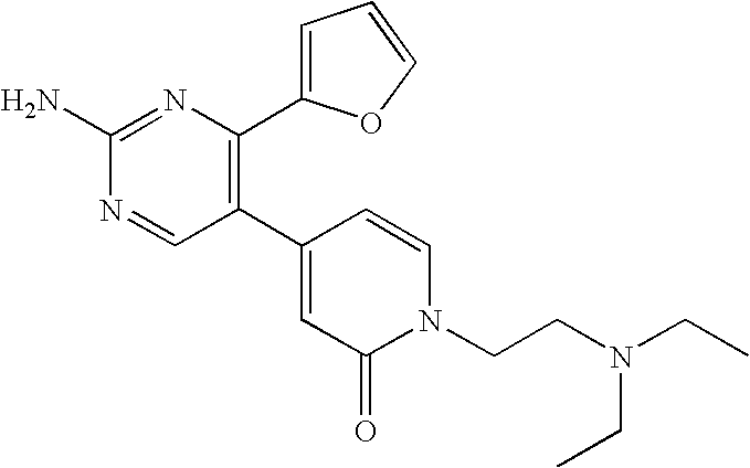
C1(C2=C(C3=CC=CO3)N=C(N)N=C2)=CC(=O)N(CCN(CC)CC)C=C1
